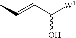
CC=CC([W1])O
